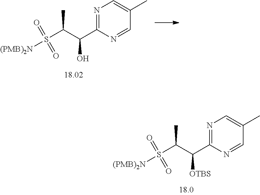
[(PMB)2N]S(=O)(=O)C(C)C(O)C1=NC=C(C)C=N1.[(PMB)2N]S(=O)(=O)C(C)C([OTBS])C1=NC=C(C)C=N1
